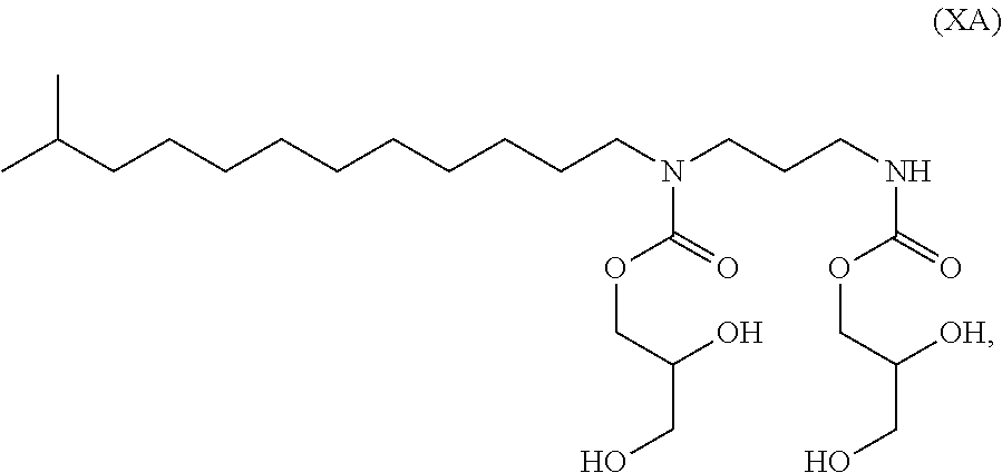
CC(CCCCCCCCCCN(CCCNC(=O)OCC([OH])CO)C(=O)OCC(O)CO)C
